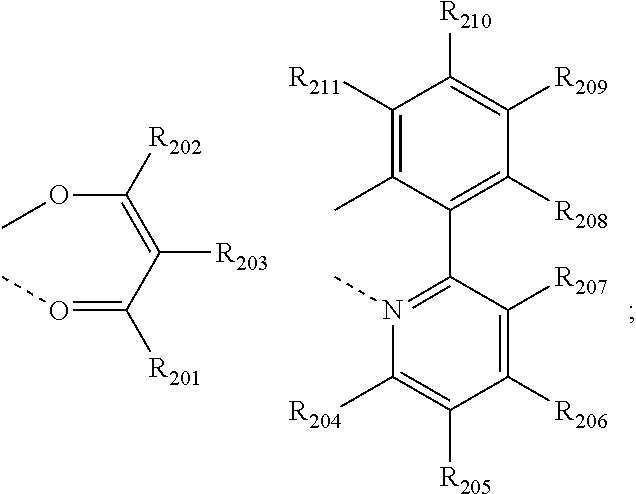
COC([R202])=C(C([R201])=OC)[R203].N1(C)=C(C2=C([R208])C([R209])=C([R210])C([R211])=C2C)C([R207])=C([R206])C([R205])=C1[R204]
